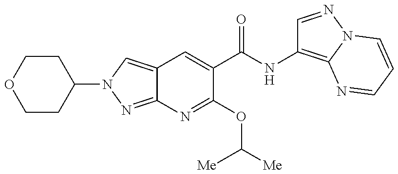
C12=CN(C3CCOCC3)N=C1N=C(OC([Me])[Me])C(C(NC1=C3N(N=C1)C=CC=N3)=O)=C2
